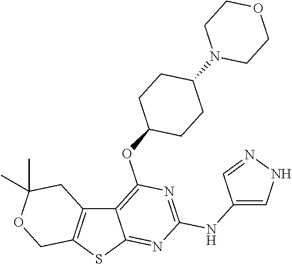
C12=C(SC3=NC(NC4=CNN=C4)=NC(OC4CCC(N5CCOCC5)CC4)=C13)COC(C)(C)C2
